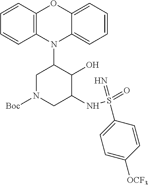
N1(C2CN([Boc])CC(NS(=O)(=N)C3=CC=C([OCF3])C=C3)C2O)C2=C(C=CC=C2)OC2=CC=CC=C12
